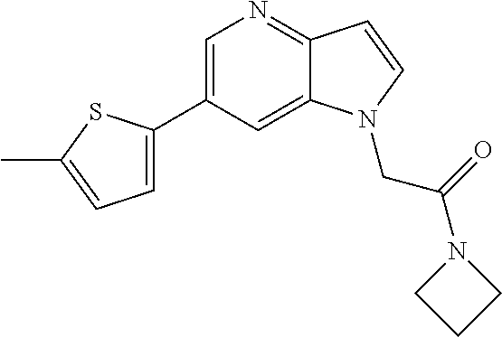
C1=C(C2=CC=C(C)S2)C=C2C(=N1)C=CN2CC(N1CCC1)=O
